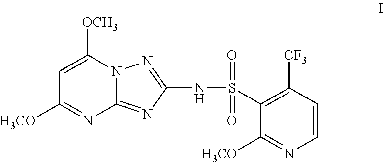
C1([H3CO])=NC=CC([CF3])=C1S(NC1=NN2C(=N1)N=C([H3CO])C=C2[OCH3])(=O)=O
